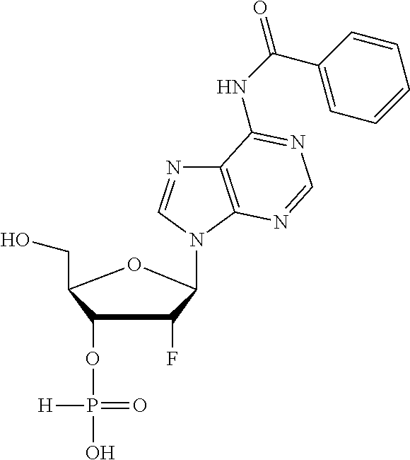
P(O)(=O)(OC1C(F)C(N2C=NC3=C2N=CN=C3NC(=O)C2=CC=CC=C2)OC1CO)[H]
